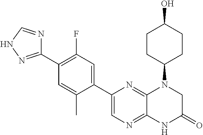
C1(C2=CN=C3C(=N2)N(C2CCC(O)CC2)CC(=O)N3)=CC(F)=C(C2=NNC=N2)C=C1C
